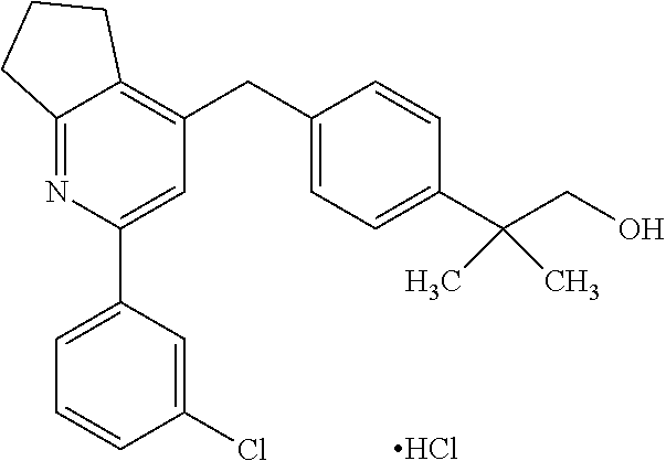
C12=NC(C3=CC=CC(Cl)=C3)=CC(CC3=CC=C(C(CO)(C)C)C=C3)=C1CCC2.Cl
